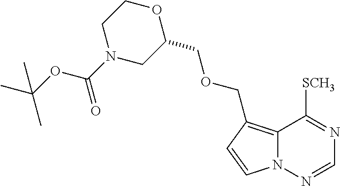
C12=C(COCC3CN(C(OC(C)(C)C)=O)CCO3)C=CN1N=CN=C2[SCH3]
